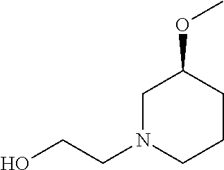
C1N(CCO)CCCC1OC
